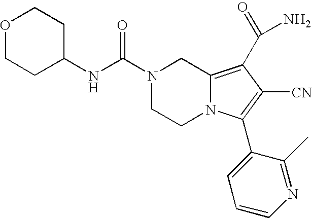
O1CCC(NC(N2CCN3C(=C(C(N)=O)C([CN])=C3C3=CC=CN=C3C)C2)=O)CC1
